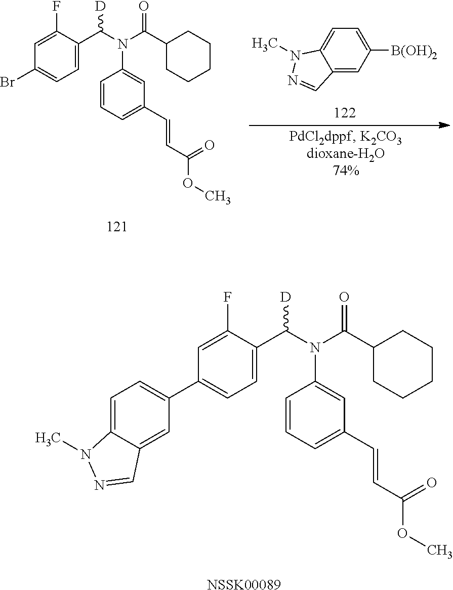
C1=C2C(=CC([B(OH)2])=C1)C=NN2C.C1(F)=CC(Br)=CC=C1C(N(C(C1CCCCC1)=O)C1=CC(C=CC(=O)OC)=CC=C1)[D].C1(F)=CC(C2=CC=C3C(=C2)C=NN3C)=CC=C1C(N(C(C1CCCCC1)=O)C1=CC(C=CC(=O)OC)=CC=C1)[D].[NSSK00089]
